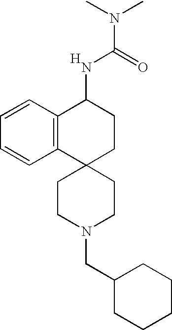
C12=C(C=CC=C1)C(NC(N(C)C)=O)CCC21CCN(CC2CCCCC2)CC1.[H]
